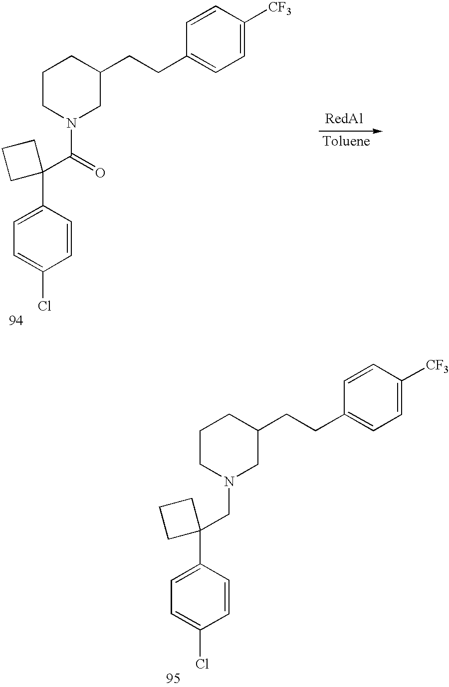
C1=C(C2(C(N3CC(CCC4=CC=C([CF3])C=C4)CCC3)=O)CCC2)C=CC(Cl)=C1.C1=C(C2(CN3CC(CCC4=CC=C([CF3])C=C4)CCC3)CCC2)C=CC(Cl)=C1
